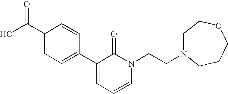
OC(C1=CC=C(C2=CC=CN(CCN3CCOCCC3)C2=O)C=C1)=O
